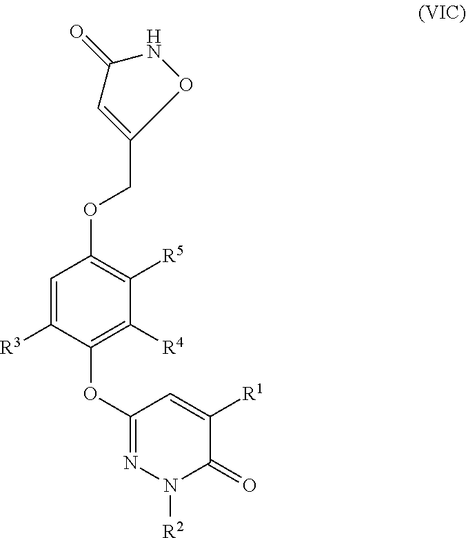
C1=C([R3])C(OC2=NN([R2])C(=O)C([R1])=C2)=C([R4])C([R5])=C1OCC1=CC(=O)NO1
